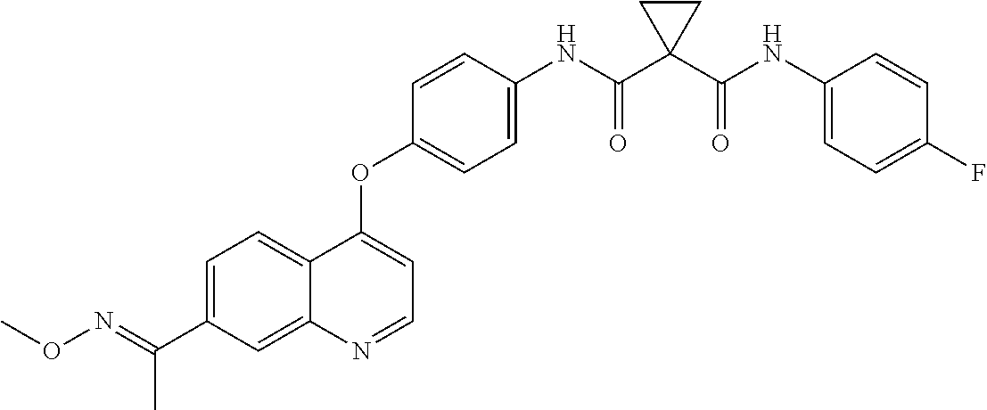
C12=CC=C(C(=NOC)C)C=C1N=CC=C2OC1=CC=C(NC(C2(C(NC3=CC=C(F)C=C3)=O)CC2)=O)C=C1
